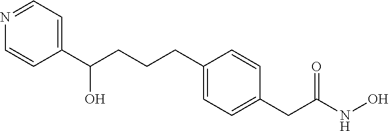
C1(C(CCCC2=CC=C(CC(NO)=O)C=C2)O)=CC=NC=C1
